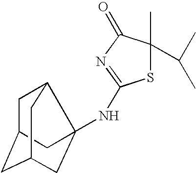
S1C(C)(C(C)C)C(=O)N=C1NC12C3CC(CC(C1)C3)C2
